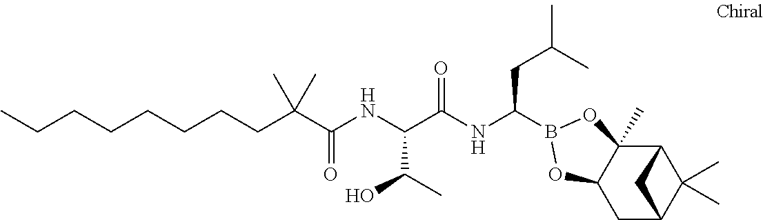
C(C(NC(C(NC(CC(C)C)B1OC2(C)C3C(C)(C)C(CC2O1)C3)=O)C(C)O)=O)(CCCCCCCC)(C)C
